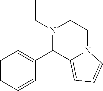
N1(CC)CCN2C(=CC=C2)C1C1=CC=CC=C1
